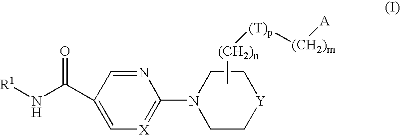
N1=CC(C(N[R1])=O)=C[X]=C1N1CC[Y]CC1.C[(CH2)n][(T)p][(CH2)m][A]
